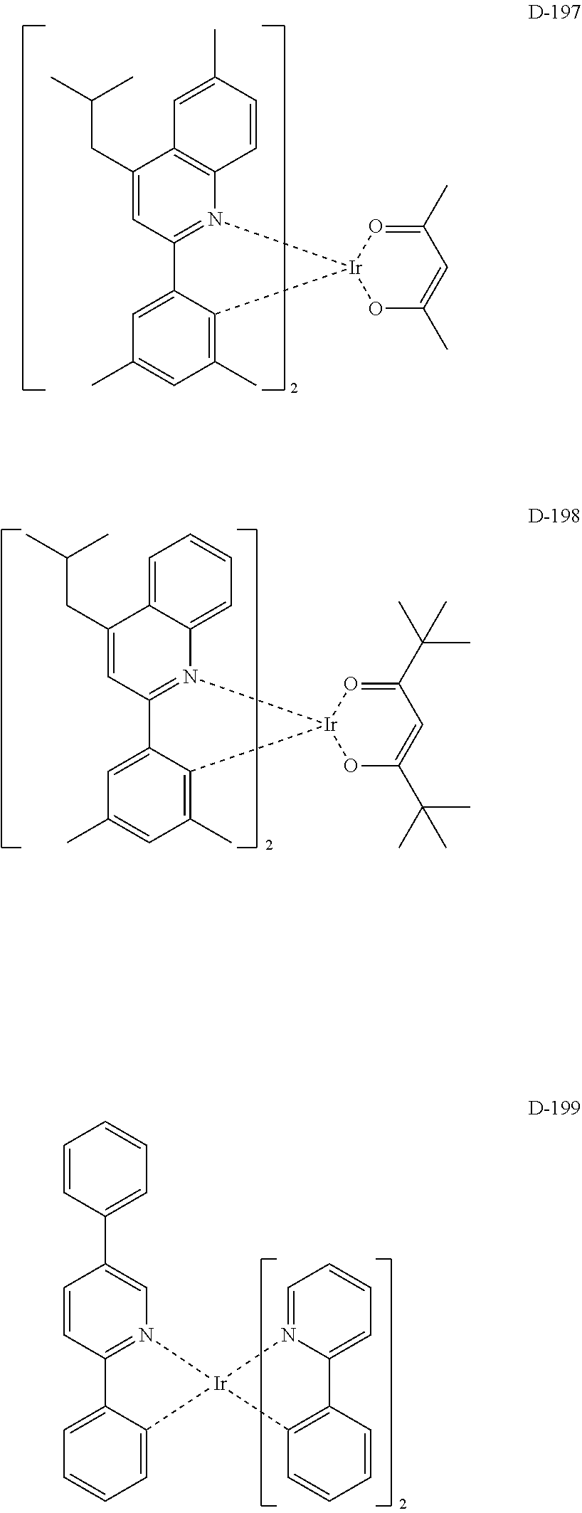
C12=C(N3=C(C=C1CC(C)C)C1=CC(C)=CC(C)=C1[Ir]31OC(C)=CC(C)=O1)C=CC(C)=C2.C12=CC=CC=C1N1=C(C=C2CC(C)C)C2=CC(C)=CC(C)=C2[Ir]12OC(C(C)(C)C)=CC(C(C)(C)C)=O2.C1(C2=CC=CC=C2)=CN2=C(C=C1)C1=CC=CC=C1[Ir]21N2=CC=CC=C2C2=C1C=CC=C2
